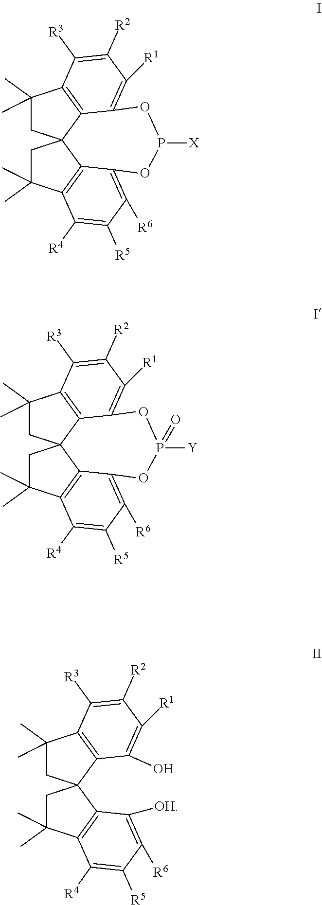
C1(C)(C)CC23C4=C1C([R3])=C([R2])C([R1])=C4OP([X])OC1=C([R6])C([R5])=C([R4])C(=C21)C(C)(C)C3.C1(C)(C)CC23C4=C1C([R3])=C([R2])C([R1])=C4OP([Y])(=O)OC1=C([R6])C([R5])=C([R4])C(=C21)C(C)(C)C3.C1(C)(C)CC2(C3=C1C([R3])=C([R2])C([R1])=C3O)CC(C)(C)C1=C2C([OH])=C([R6])C([R5])=C1[R4]
